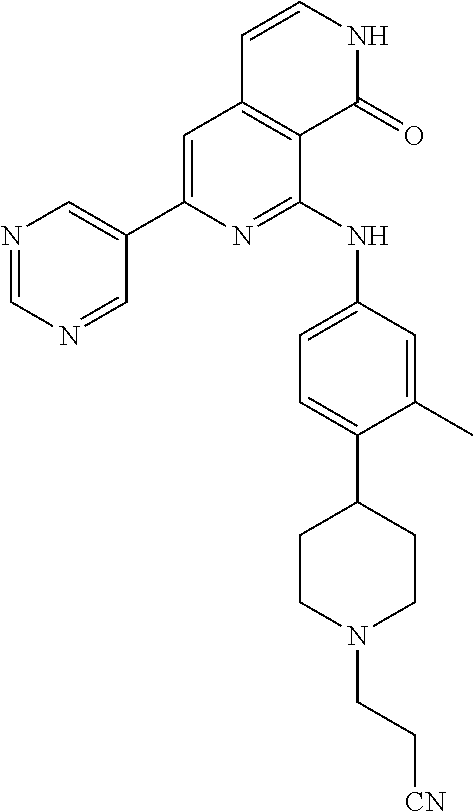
C1(C2=CC3=C(C(NC4=CC=C(C5CCN(CC[CN])CC5)C(C)=C4)=N2)C(=O)NC=C3)=CN=CN=C1
